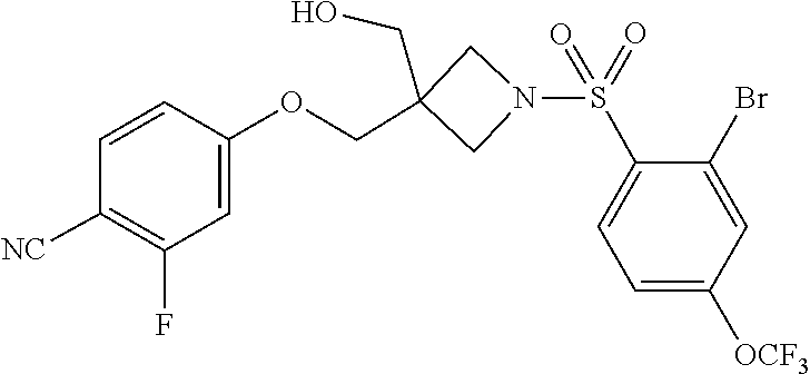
C1([NC])=C(F)C=C(OCC2(CO)CN(S(=O)(=O)C3=CC=C([OCF3])C=C3Br)C2)C=C1
